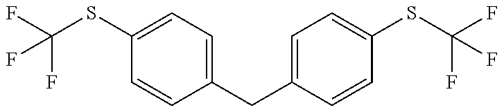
FC(F)(SC1=CC=C(CC2=CC=C(SC(F)(F)F)C=C2)C=C1)F
